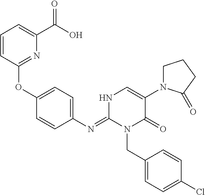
C1(OC2=NC(C(O)=O)=CC=C2)=CC=C(N=C2N(CC3=CC=C(Cl)C=C3)C(=O)C(N3CCCC3=O)=CN2)C=C1
